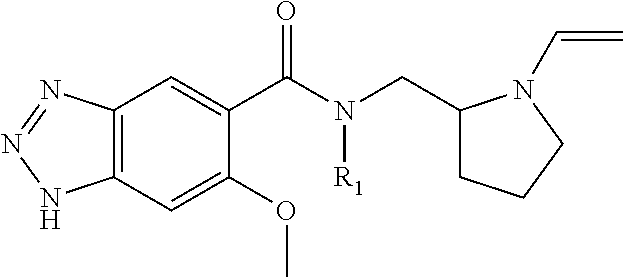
C12=C(C=C(OC)C(C(N(CC3CCCN3C=C)[R1])=O)=C1)NN=N2
